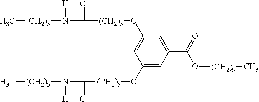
C1(O[(CH2)5]C(=O)N([(CH2)5]C)[H])=CC(C(=O)O[(CH2)9]C)=CC(O[(CH2)5]C(=O)N([(CH2)5]C)[H])=C1
